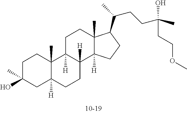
C1C(O)(C)CC2([H])C(C)(C1)C1([H])C([H])(CC2)C2([H])C(C)(CC1)C(C(CCC(O)(C)CCOC)C)CC2
